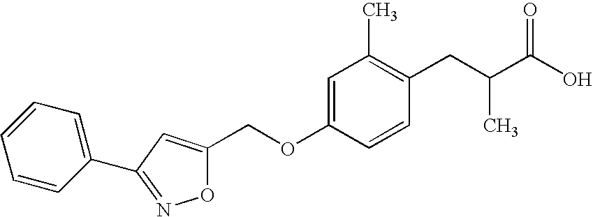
C1=CC(C2=NOC(COC3=CC(C)=C(CC(C)C(O)=O)C=C3)=C2)=CC=C1
